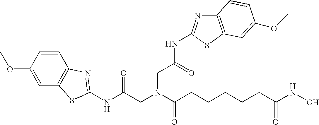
C1(OC)=CC2=C(C=C1)N=C(NC(CN(C(CCCCCC(NO)=O)=O)CC(NC1=NC3=C(S1)C=C(OC)C=C3)=O)=O)S2
